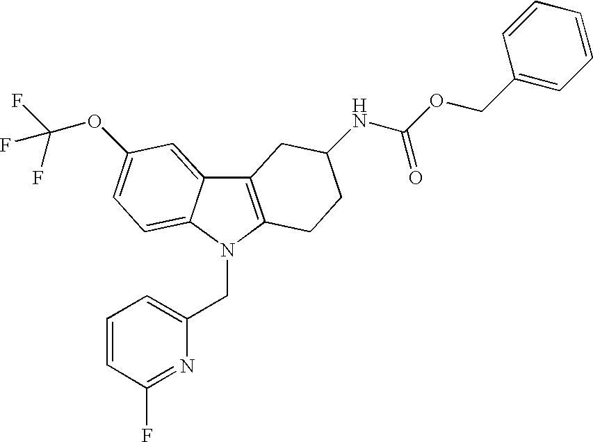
C12=C(N(CC3=CC=CC(F)=N3)C3=CC=C(OC(F)(F)F)C=C13)CCC(NC(OCC1=CC=CC=C1)=O)C2
